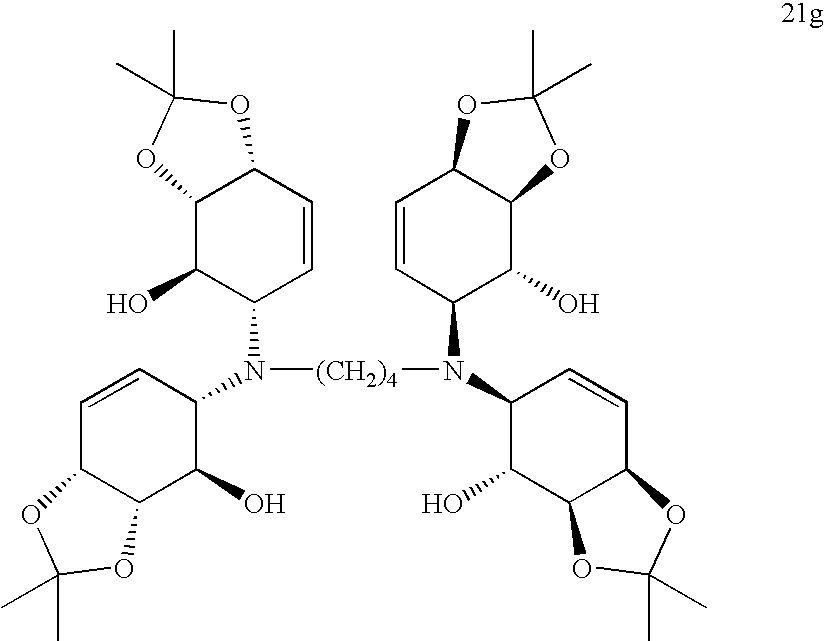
C1=CC(N([(CH2)4]N(C2C(O)C3C(C=C2)OC(C)(C)O3)C2C(O)C3C(C=C2)OC(C)(C)O3)C2C=CC3C(C2O)OC(C)(C)O3)C(O)C2C1OC(C)(C)O2
